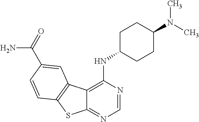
C12=NC=NC(NC3CCC(N(C)C)CC3)=C1C1=C(S2)C=CC(C(N)=O)=C1
